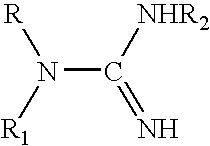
N(C([NHR2])=N)([R1])[R]
